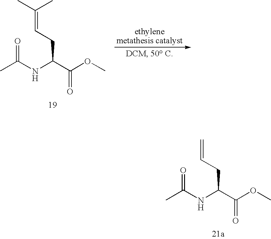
CC(NC(C(OC)=O)CC=C)=O.CC(NC(C(OC)=O)CC=C(C)C)=O
